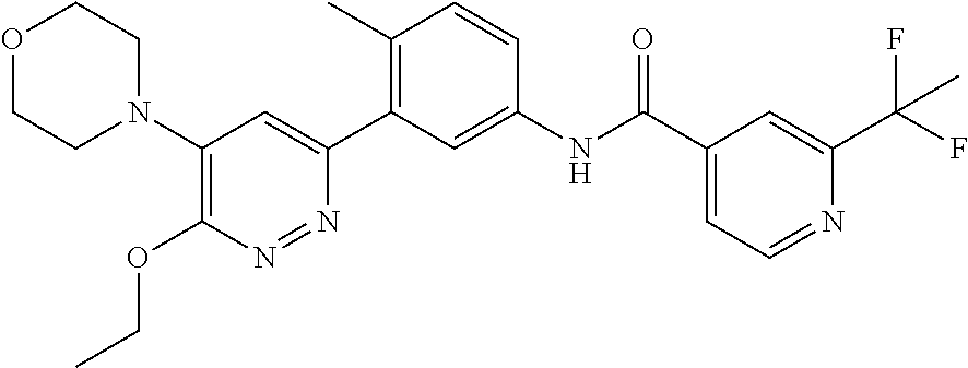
C1(N2CCOCC2)=C(OCC)N=NC(C2=C(C)C=CC(NC(C3=CC=NC(C(F)(F)C)=C3)=O)=C2)=C1
